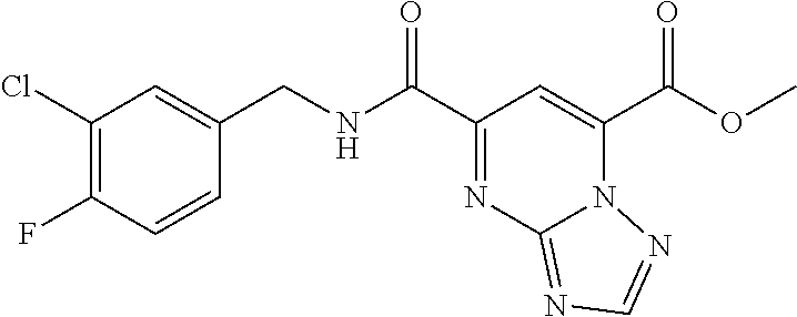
O(C(C1=CC(C(NCC2=CC(Cl)=C(F)C=C2)=O)=NC2=NC=NN12)=O)C
